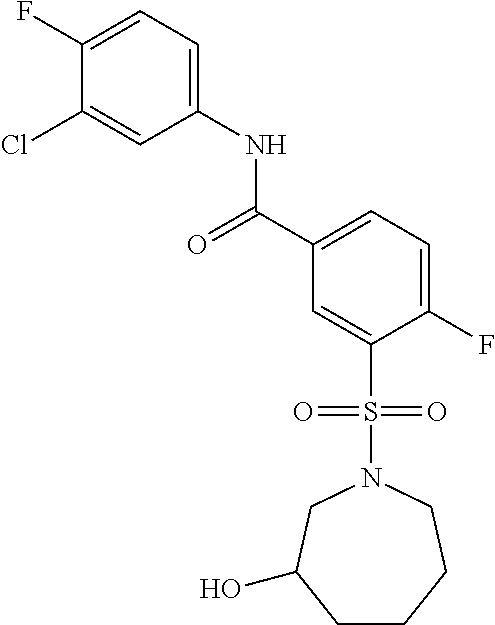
C1CCCN(S(C2=CC(C(=O)NC3=CC=C(F)C(Cl)=C3)=CC=C2F)(=O)=O)CC1O
